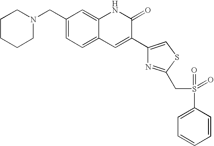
C1CCCN(CC2=CC=C3C(=C2)NC(=O)C(C2=CSC(CS(=O)(=O)C4=CC=CC=C4)=N2)=C3)C1
